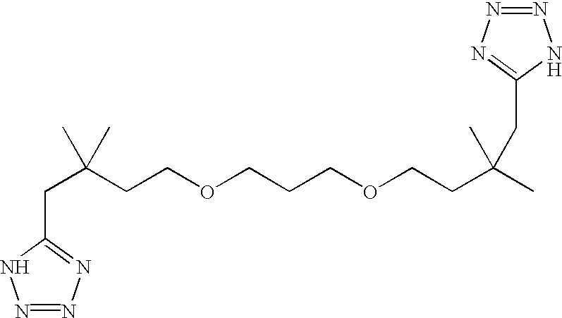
N1=NN=C(CC(C)(CCOCCCOCCC(C)(C)CC2=NN=NN2)C)N1
